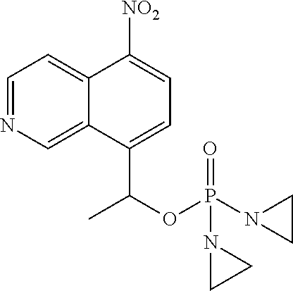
C12=CN=CC=C1C([NO2])=CC=C2C(OP(=O)(N1CC1)N1CC1)C
